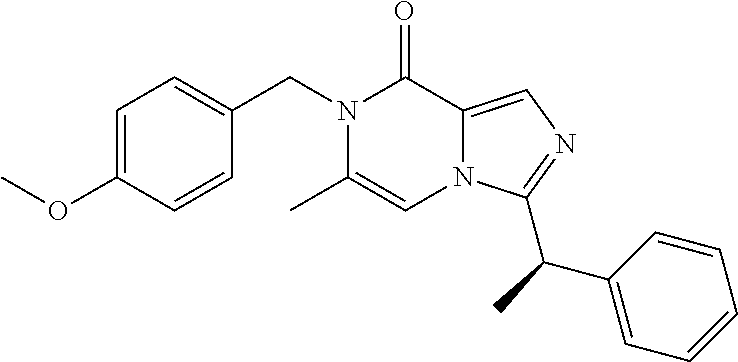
C1=C(OC)C=CC(CN2C(C)=CN3C(=CN=C3C(C)C3=CC=CC=C3)C2=O)=C1
